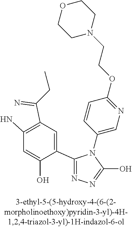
C1(C2=NN=C(O)N2C2=CN=C(OCCN3CCOCC3)C=C2)=CC(C(=N)CC)=C(N)C=C1O
